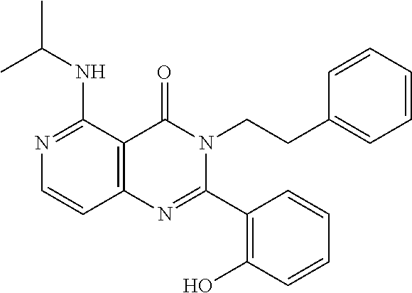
N1=C(NC(C)C)C2=C(C=C1)N=C(C1=C(O)C=CC=C1)N(CCC1=CC=CC=C1)C2=O
